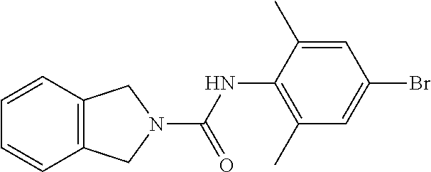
C1=CC2=C(C=C1)CN(C(NC1=C(C)C=C(Br)C=C1C)=O)C2
